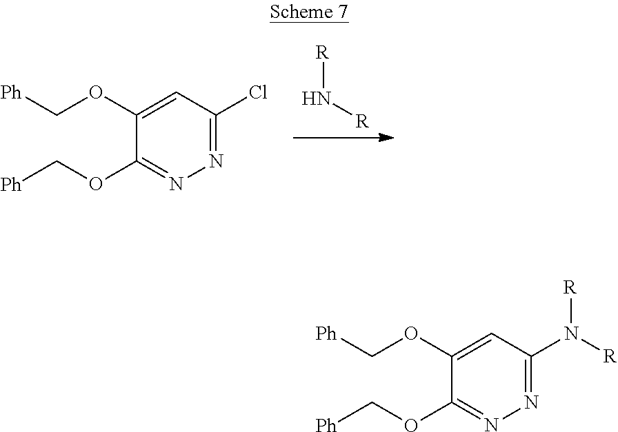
N1=C(OC[Ph])C(OC[Ph])=CC(Cl)=N1.[R]N[R].N1=C(OC[Ph])C(OC[Ph])=CC(N([R])[R])=N1
